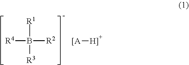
[R1]B([R4])([R3])[R2].[[A][H]]
